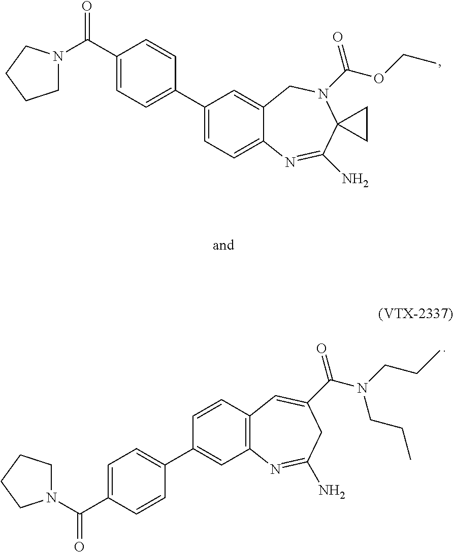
C1(C2=CC=C(C(N3CCCC3)=O)C=C2)=CC=C2C(=C1)CN(C(=O)OCC)C1(C(N)=N2)CC1.C1=C(C(=O)N2CCCC2)C=CC(C2=CC3=C(C=C2)C=C(C(=O)N(CCC)CCC)CC(N)=N3)=C1
